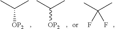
C([OP2])(C)C.C([OP2])(C)C.CC(C)(F)F
